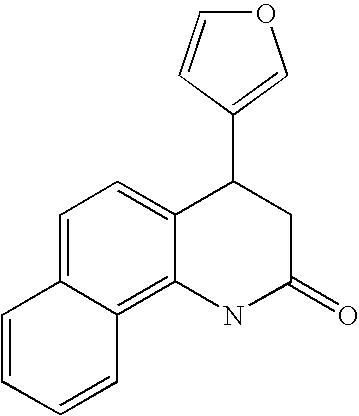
C12=CC=C3C(=C1NC(=O)CC2C1=COC=C1)C=CC=C3
